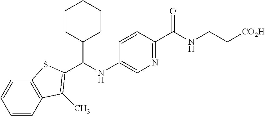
C12=C(C=CC=C1)SC(C(NC1=CN=C(C(NCC[CO2H])=O)C=C1)C1CCCCC1)=C2C
